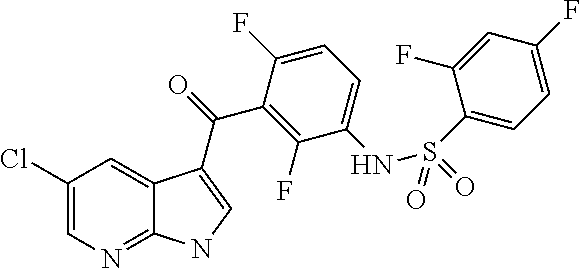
C1(Cl)=CN=C2C(=C1)C(C(=O)C1=C(F)C(NS(C3=CC=C(F)C=C3F)(=O)=O)=CC=C1F)=CN2
